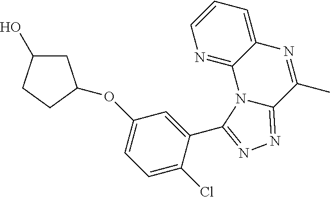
N1=C2C(=CC=C1)N=C(C)C1=NN=C(C3=CC(OC4CC(O)CC4)=CC=C3Cl)N21
